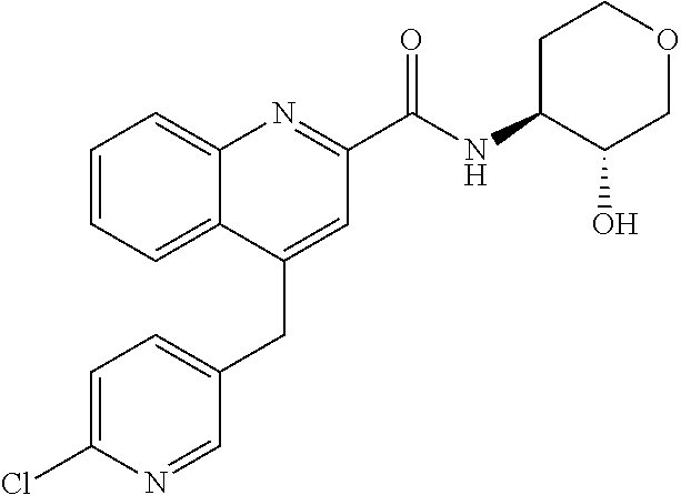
C1=C(Cl)N=CC(CC2=CC(C(NC3C(O)COCC3)=O)=NC3=CC=CC=C23)=C1
